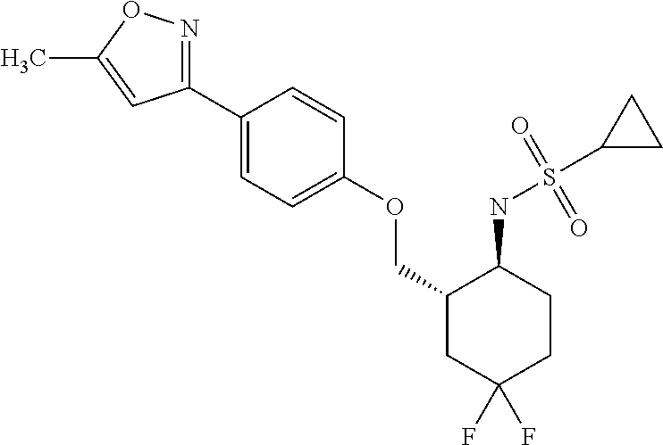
C1(C2=CC=C(OCC3CC(F)(F)CCC3NS(=O)(C3CC3)=O)C=C2)=NOC(C)=C1
